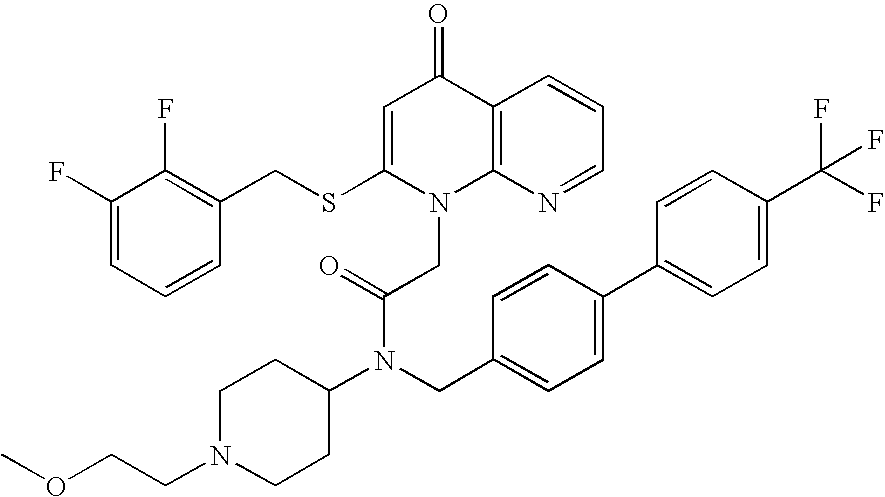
C1(F)=CC=CC(CSC2=CC(=O)C3=C(N2CC(=O)N(C2CCN(CCOC)CC2)CC2=CC=C(C4=CC=C(C(F)(F)F)C=C4)C=C2)N=CC=C3)=C1F
